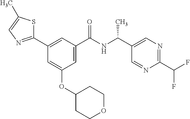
C1(C2=NC=C(C)S2)=CC(C(NC(C2=CN=C(C(F)F)N=C2)C)=O)=CC(OC2CCOCC2)=C1
